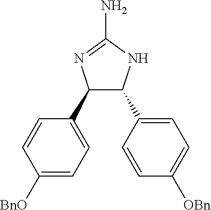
C1(C2=CC=C([BnO])C=C2)C(C2=CC=C([OBn])C=C2)NC(N)=N1
